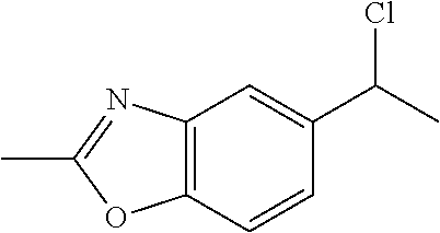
ClC(C)C1=CC2=C(C=C1)OC(C)=N2
